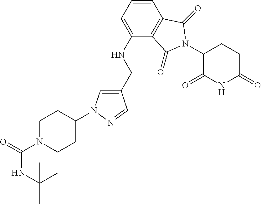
C1(CNC2=CC=CC3=C2C(=O)N(C2C(=O)NC(=O)CC2)C3=O)=CN(C2CCN(C(=O)NC(C)(C)C)CC2)N=C1
